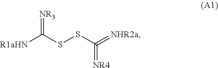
[R1aHN]C(=[NR3])SSC(=[NHR2a])=[NR4]
